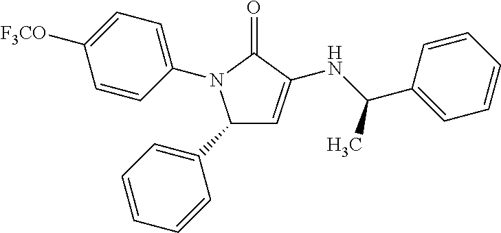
C1([F3CO])=CC=C(N2C(=O)C(NC(C3=CC=CC=C3)C)=CC2C2=CC=CC=C2)C=C1
